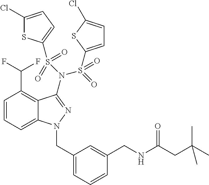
C1=CC=C2C(=C1C(F)F)C(N(S(=O)(=O)C1=CC=C(Cl)S1)S(=O)(=O)C1=CC=C(Cl)S1)=NN2CC1=CC=CC(CNC(CC(C)(C)C)=O)=C1
